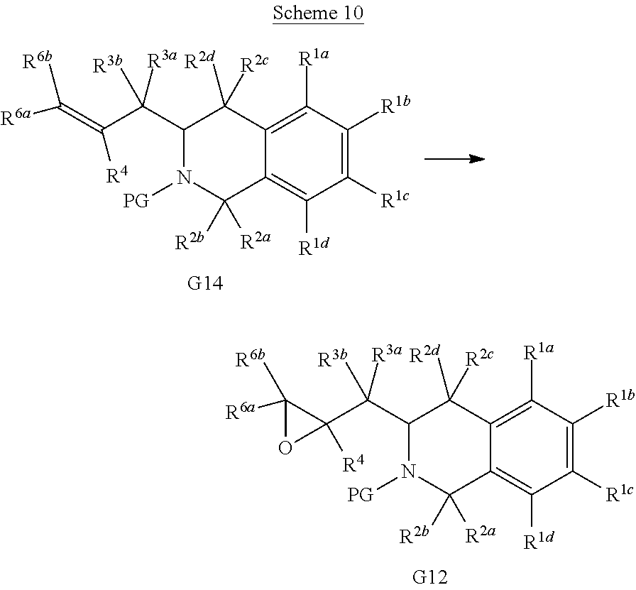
C1(C(C(=C([R6a])[R6b])[R4])([R3b])[R3a])N([PG])C([R2a])([R2b])C2=C([R1d])C([R1c])=C([R1b])C([R1a])=C2C1([R2c])[R2d].C1(C(C2([R4])C([R6a])([R6b])O2)([R3b])[R3a])N([PG])C([R2a])([R2b])C2=C([R1d])C([R1c])=C([R1b])C([R1a])=C2C1([R2c])[R2d]
